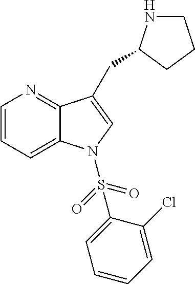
C1=CC=C2C(=N1)C(CC1NCCC1)=CN2S(=O)(=O)C1=CC=CC=C1Cl
